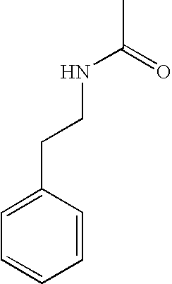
C1=C(CCNC(C)=O)C=CC=C1
